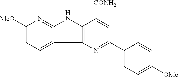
C12=NC([MeO])=CC=C1C1=C(N2)C([CONH2])=CC(C2=CC=C([OMe])C=C2)=N1
